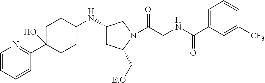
C1=CC=CC(C2(O)CCC(NC3CC(C[EtO])N(C(CNC(=O)C4=CC=CC([CF3])=C4)=O)C3)CC2)=N1
